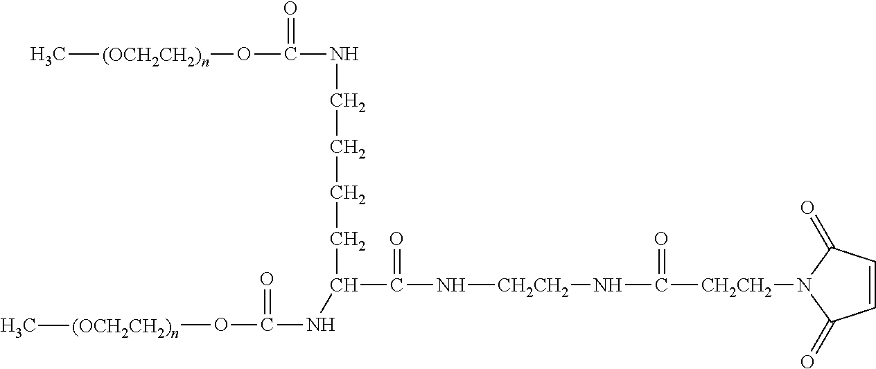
C[(OCH2CH2)n]OC(=O)NCCCCC(NC(O[(OCH2CH2)n]C)=O)C(=O)N[CH2CH2]NC(=O)[CH2CH2]N1C(=O)C=CC1=O
